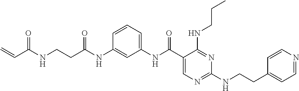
C1(NC(C2=CN=C(NCCC3=CC=NC=C3)N=C2NCCC)=O)=CC=CC(NC(CCNC(C=C)=O)=O)=C1
